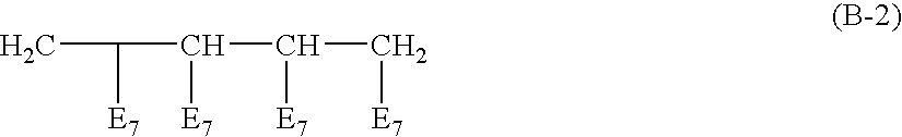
CC([E7])C(C(C[E7])[E7])[E7]
